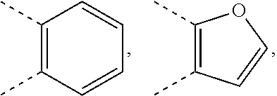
C1(C)=C(C)C=CC=C1.C1(C)=C(C)C=CO1
